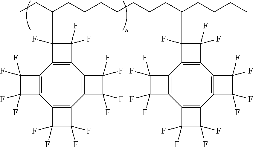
C12=C(C3=C(C(F)(F)C3(F)F)C3=C(C4=C1C(F)(C(CC)CCCCCCCC(C1(F)C5=C(C1(F)F)C1=C(C6=C(C7=C5C(F)(F)C7(F)F)C(F)(F)C6(F)F)C(F)(F)C1(F)F)CCCC)C4(F)F)C(F)(F)C3(F)F)C(F)(F)C2(F)F
